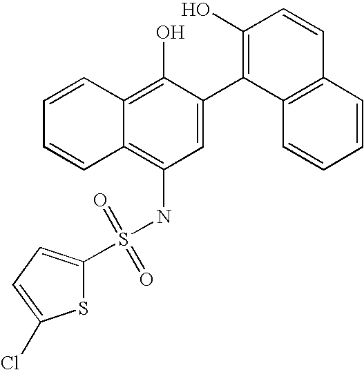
S(NC1=C2C(=C(O)C(C3=C(O)C=CC4=C3C=CC=C4)=C1)C=CC=C2)(=O)(=O)C1=CC=C(Cl)S1
